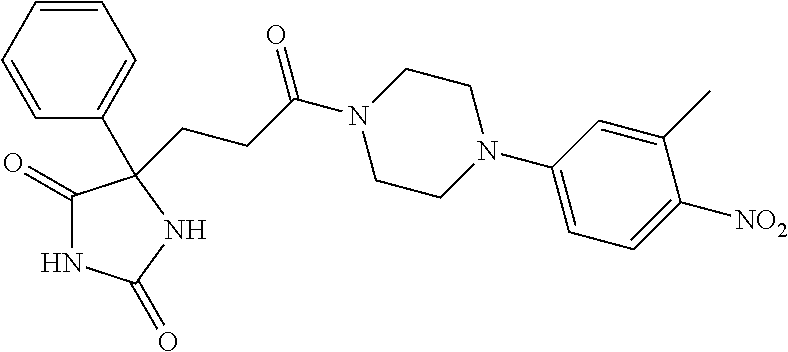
C1(=O)NC(=O)NC1(C1=CC=CC=C1)CCC(N1CCN(C2=CC=C([NO2])C(C)=C2)CC1)=O
